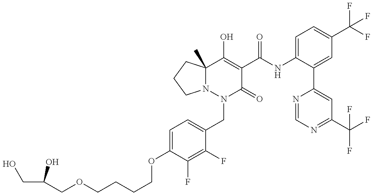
C1(OCCCCOCC(CO)O)=CC=C(CN2C(=O)C(C(=O)NC3=CC=C(C(F)(F)F)C=C3C3=CC(C(F)(F)F)=NC=N3)=C(O)C3(C)N2CCC3)C(F)=C1F
